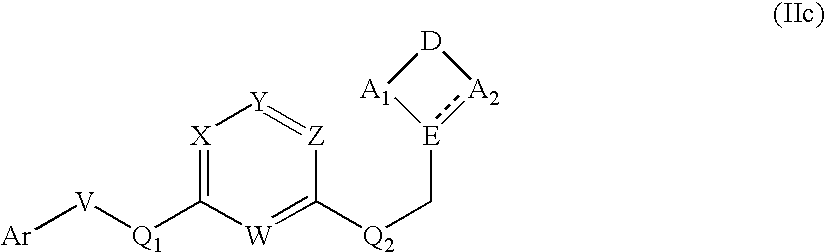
[Ar][V][Q1]C1=[X][Y]=[Z]C([Q2]C[E]2:[A2][D][A1]2)=[W]1
